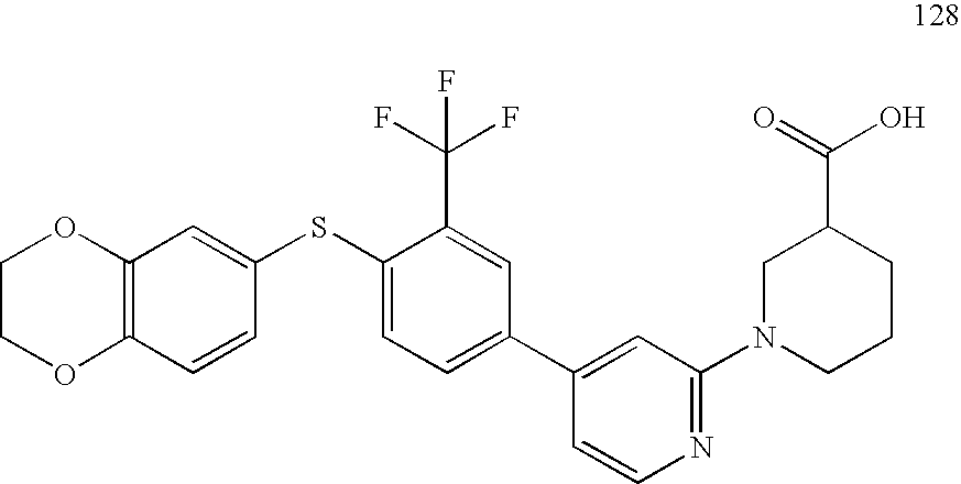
C1COC2=C(O1)C=C(SC1=CC=C(C3=CC(N4CCCC(C(O)=O)C4)=NC=C3)C=C1C(F)(F)F)C=C2
